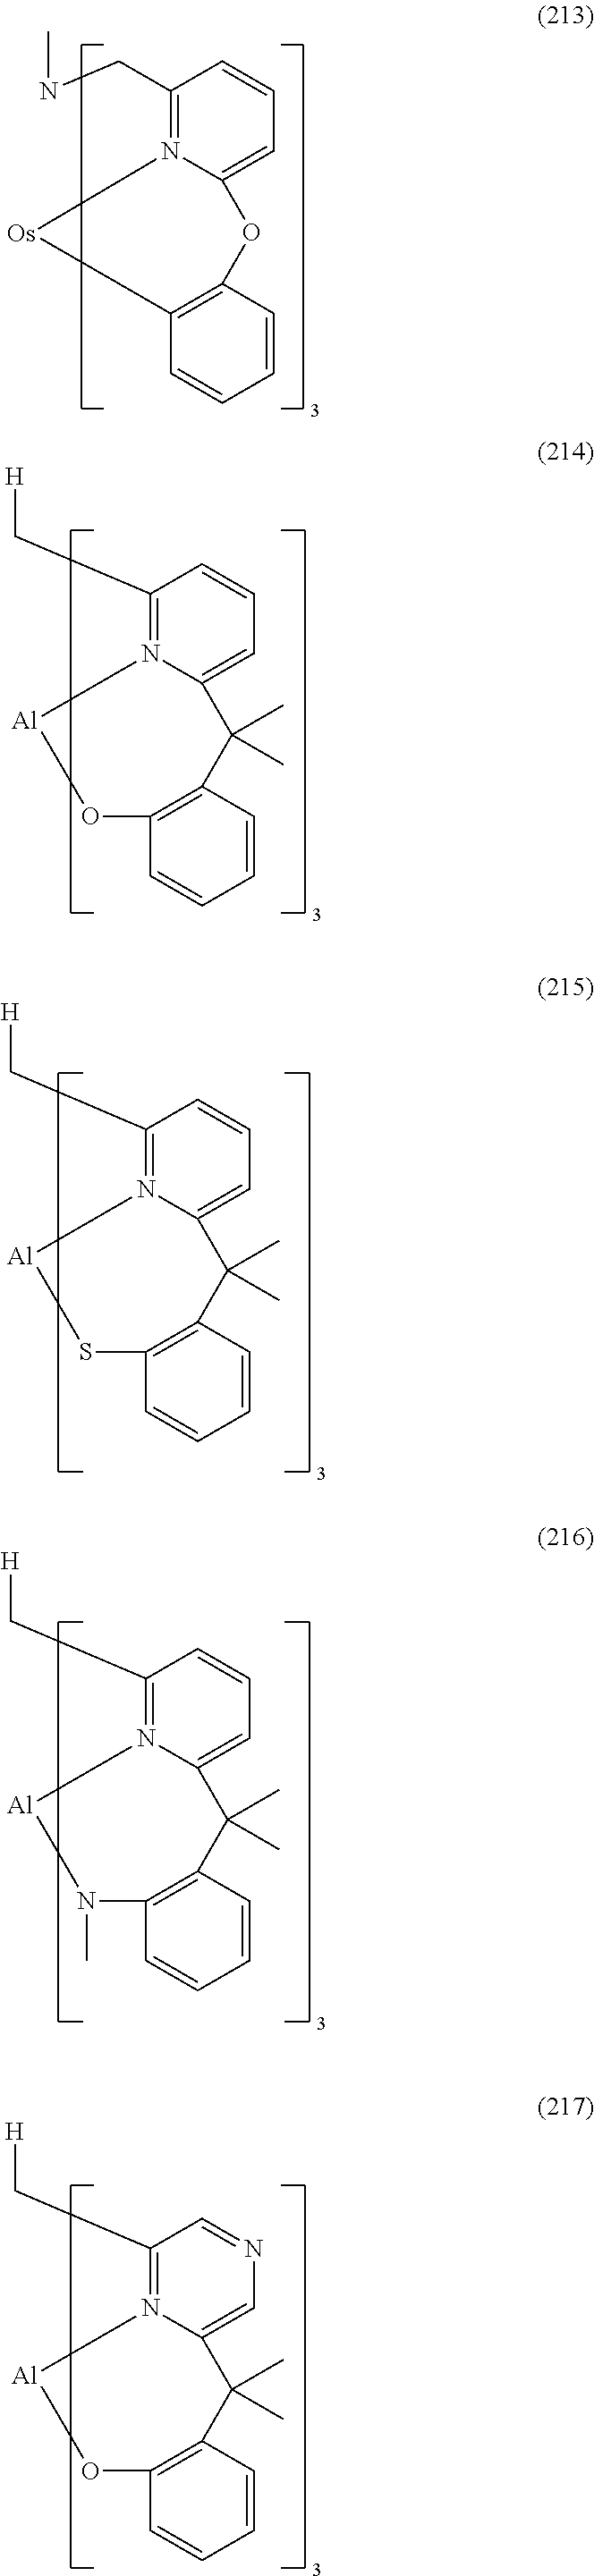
C1(CNC)=N2C(=CC=C1)OC1=C(C=CC=C1)[Os]2.C1(C[H])=N2C(=CC=C1)C(C)(C)C1=C(C=CC=C1)O[Al]2.C1(C[H])=N2C(=CC=C1)C(C)(C)C1=C(C=CC=C1)S[Al]2.C1(C[H])=N2C(=CN=C1)C(C)(C)C1=C(C=CC=C1)O[Al]2.C1(C[H])=N2C(=CC=C1)C(C)(C)C1=C(C=CC=C1)N(C)[Al]2
